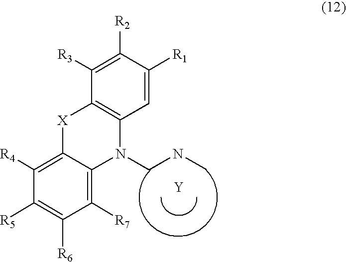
C1([R7])=C2C(=C([R4])C([R5])=C1[R6])[X]C1=C(N2CNC)C=C([R1])C([R2])=C1[R3].[Y]
